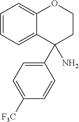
C1=CC=C2C(=C1)OCCC2(C1=CC=C([F3C])C=C1)N
